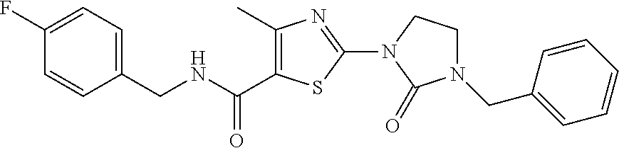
C1(C)=C(C(NCC2=CC=C(F)C=C2)=O)SC(N2C(=O)N(CC3=CC=CC=C3)CC2)=N1
